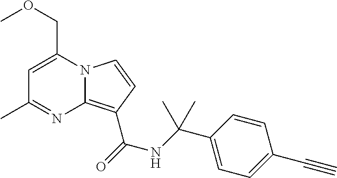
C1=C(COC)N2C(=C(C(NC(C3=CC=C(C#C)C=C3)(C)C)=O)C=C2)N=C1C
